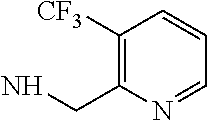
C1([CF3])=C(CN)N=CC=C1
